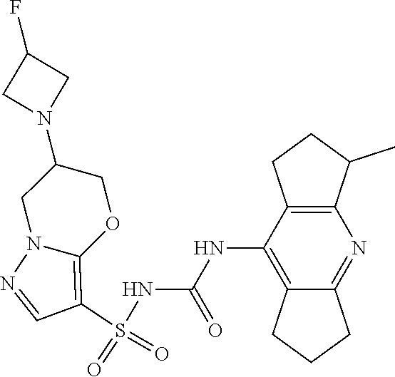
S(NC(NC1=C2C(=NC3=C1CCC3C)CCC2)=O)(C1=C2N(N=C1)CC(N1CC(F)C1)CO2)(=O)=O
